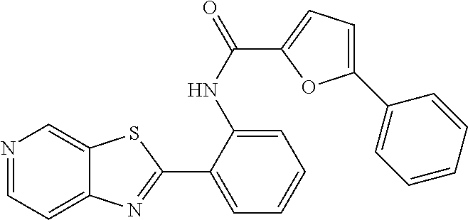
N1=CC=C2C(=C1)SC(C1=CC=CC=C1NC(C1=CC=C(C3=CC=CC=C3)O1)=O)=N2
